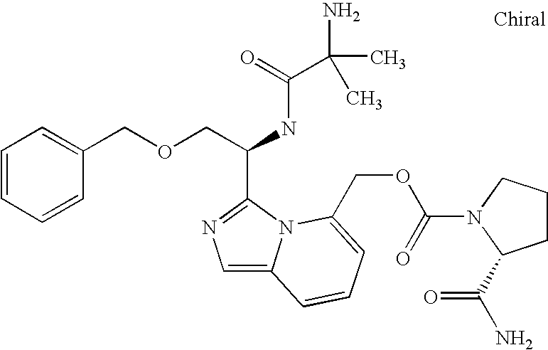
C1=CC=CC(COCC(NC(C(C)(N)C)=O)C2=NC=C3N2C(COC(N2C(C(N)=O)CCC2)=O)=CC=C3)=C1
